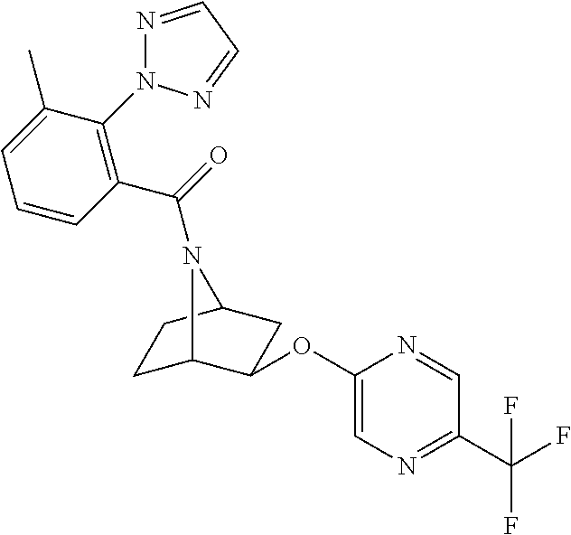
N1=CC=NN1C1=C(C(=O)N2C3CCC2CC3OC2=CN=C(C(F)(F)F)C=N2)C=CC=C1C
